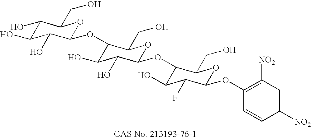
C1(OC2C(O)C(O)C(O)C(CO)O2)C(O)C(O)C(OC2C(O)C(F)C(OC3=C([NO2])C=C([NO2])C=C3)OC2CO)OC1CO
